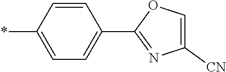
C1=CC(*)=CC=C1C1=NC([CN])=CO1
